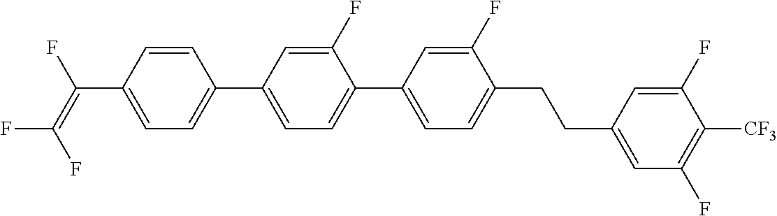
C1=CC(C(=C(F)F)F)=CC=C1C1=CC=C(C2=CC=C(CCC3=CC(F)=C([CF3])C(F)=C3)C(F)=C2)C(F)=C1
